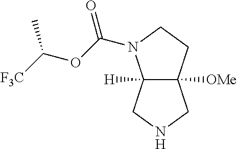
C12([OMe])C([H])(CNC1)N(C(OC([F3C])C)=O)CC2
